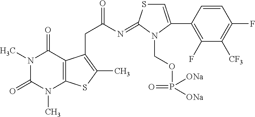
C1=CC(C2=CSC(=NC(CC3=C(C)SC4=C3C(=O)N(C)C(=O)N4C)=O)N2COP(=O)([ONa])[ONa])=C(F)C([CF3])=C1F
